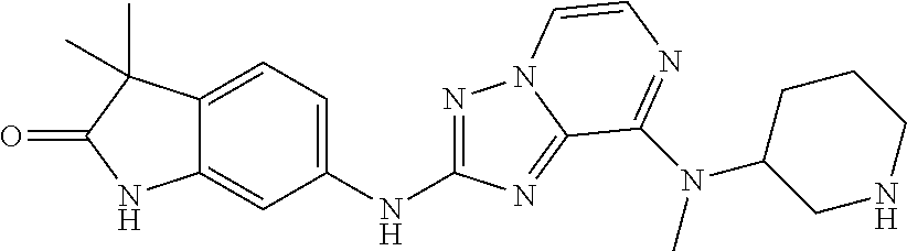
N1=C(NC2=CC=C3C(=C2)NC(=O)C3(C)C)N=C2N1C=CN=C2N(C1CNCCC1)C
